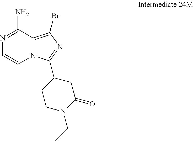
N1=C(N)C2=C(Br)N=C(C3CCN(CC)C(=O)C3)N2C=C1
